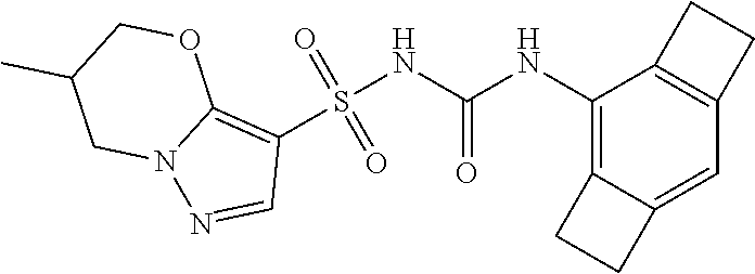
S(NC(NC1=C2C(=CC3=C1CC3)CC2)=O)(C1=C2N(N=C1)CC(C)CO2)(=O)=O
